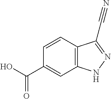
C1=CC2=C(C=C1C(O)=O)NN=C2C#N
